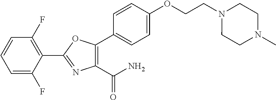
C1(C2=NC(C(=O)N)=C(C3=CC=C(OCCN4CCN(C)CC4)C=C3)O2)=C(F)C=CC=C1F
